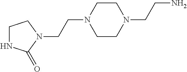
C1NC(=O)N(CCN2CCN(CCN)CC2)C1
